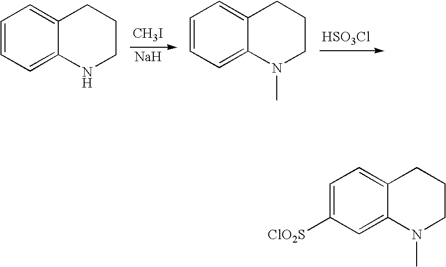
[HSO3Cl].C1=CC=C2C(=C1)CCCN2C.[CH3I].[Na].C1=CC=C2C(=C1)CCCN2.C1=C([ClO2S])C=C2C(=C1)CCCN2C
